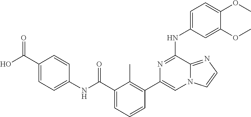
C1=C(NC2=NC(C3=C(C)C(C(=O)NC4=CC=C(C(=O)O)C=C4)=CC=C3)=CN3C2=NC=C3)C=C(OC)C(OC)=C1
